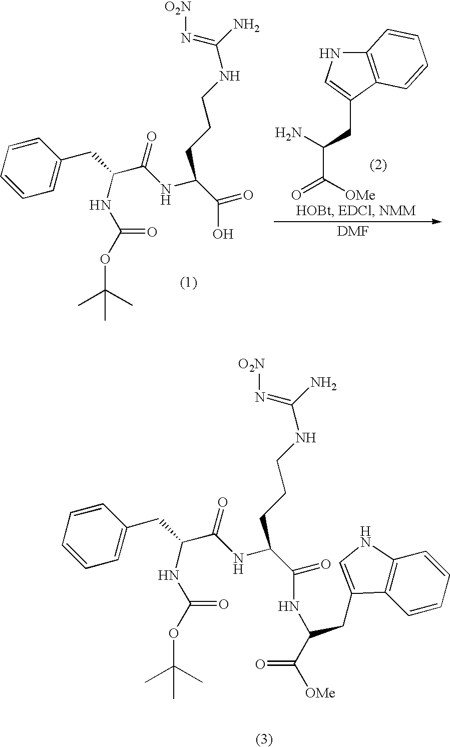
C1=CC=CC=C1CC(C(NC(C(=O)O)CCCNC(N)=N[O2N])=O)NC(OC(C)(C)C)=O.C(C(N)CC1=CNC2=C1C=CC=C2)([OMe])=O.C1=CC=CC=C1CC(C(NC(C(=O)NC(C([OMe])=O)CC1=CNC2=C1C=CC=C2)CCCNC(N)=N[O2N])=O)NC(OC(C)(C)C)=O
